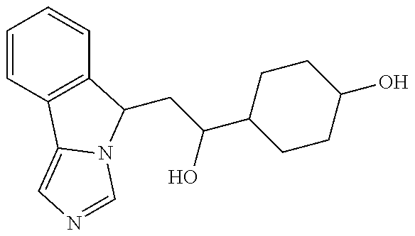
C1=CC2=C(C=C1)C(CC(O)C1CCC(O)CC1)N1C2=CN=C1
